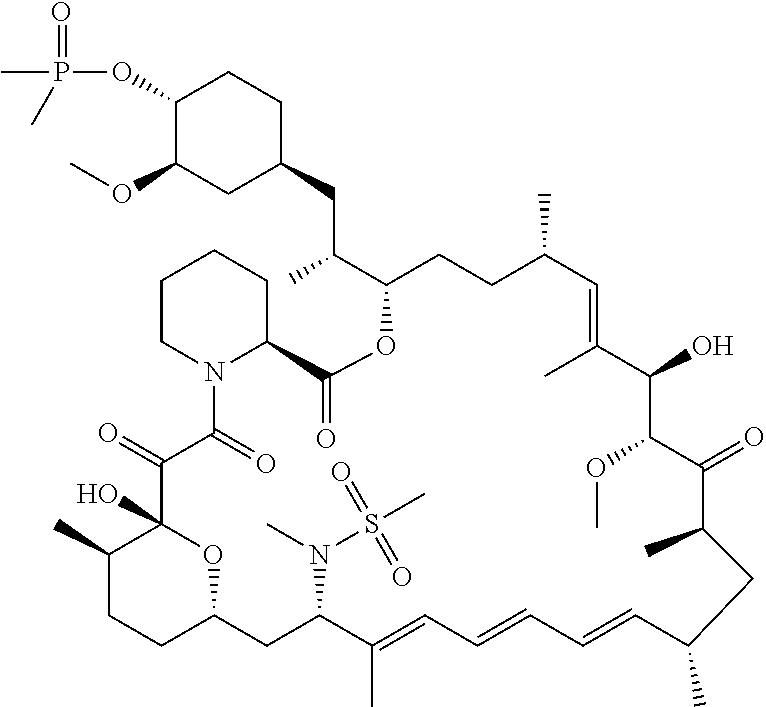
C1(C)CCC2OC1(O)C(=O)C(=O)N1C(CCCC1)C(=O)OC(C(CC1CCC(OP(C)(=O)C)C(OC)C1)C)CCC(C)C=C(C)C(O)C(OC)C(=O)C(C)CC(C)C=CC=CC=C(C)C(N(S(C)(=O)=O)C)C2
